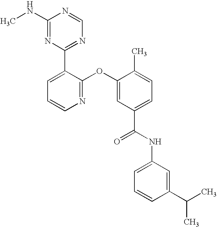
C1(C2=NC=NC(NC)=N2)=CC=CN=C1OC1=CC(C(NC2=CC=CC(C(C)C)=C2)=O)=CC=C1C
